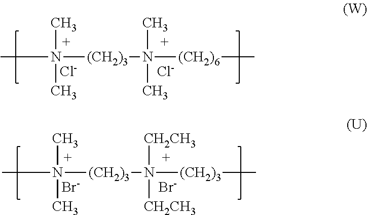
CN([(CH2)3]N(C)(C)[(CH2)6]C)(C)C.[Cl-].[Cl-].CN([(CH2)3]N([CH2CH3])([CH2CH3])[(CH2)3]C)(C)C.[Br-].[Br-]
